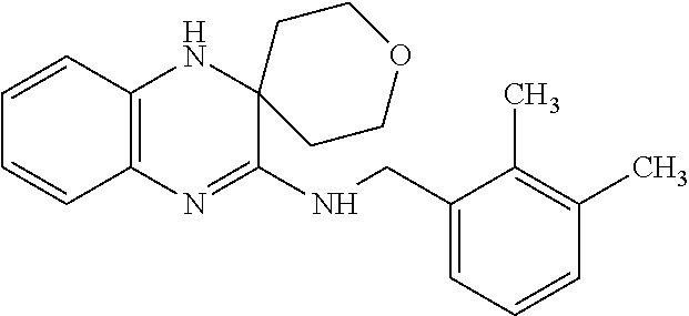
C1=CC2=C(C=C1)N=C(NCC1=CC=CC(C)=C1C)C1(N2)CCOCC1
